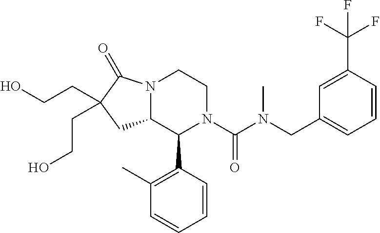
C12N(C(=O)C(CCO)(CCO)C1)CCN(C(N(CC1=CC=CC(C(F)(F)F)=C1)C)=O)C2C1=C(C)C=CC=C1
